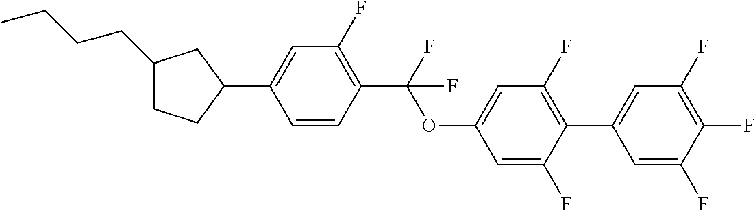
C1(CCCC)CCC(C2=CC(F)=C(C(OC3=CC(F)=C(C4=CC(F)=C(F)C(F)=C4)C(F)=C3)(F)F)C=C2)C1
